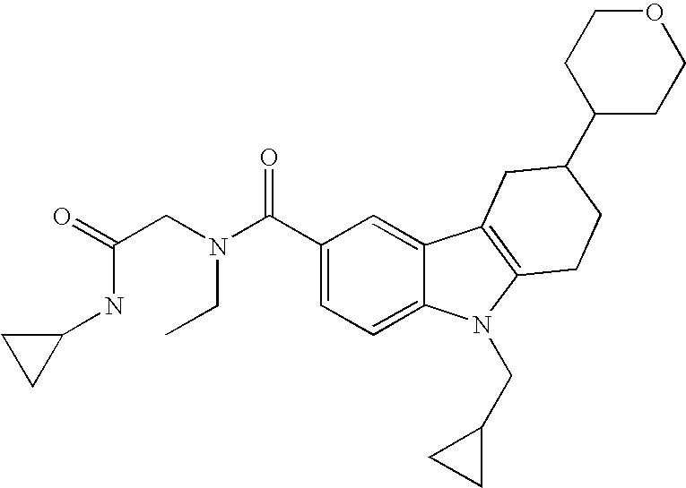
C1(C(N(CC(=O)NC2CC2)CC)=O)=CC=C2C(=C1)C1=C(N2CC2CC2)CCC(C2CCOCC2)C1
